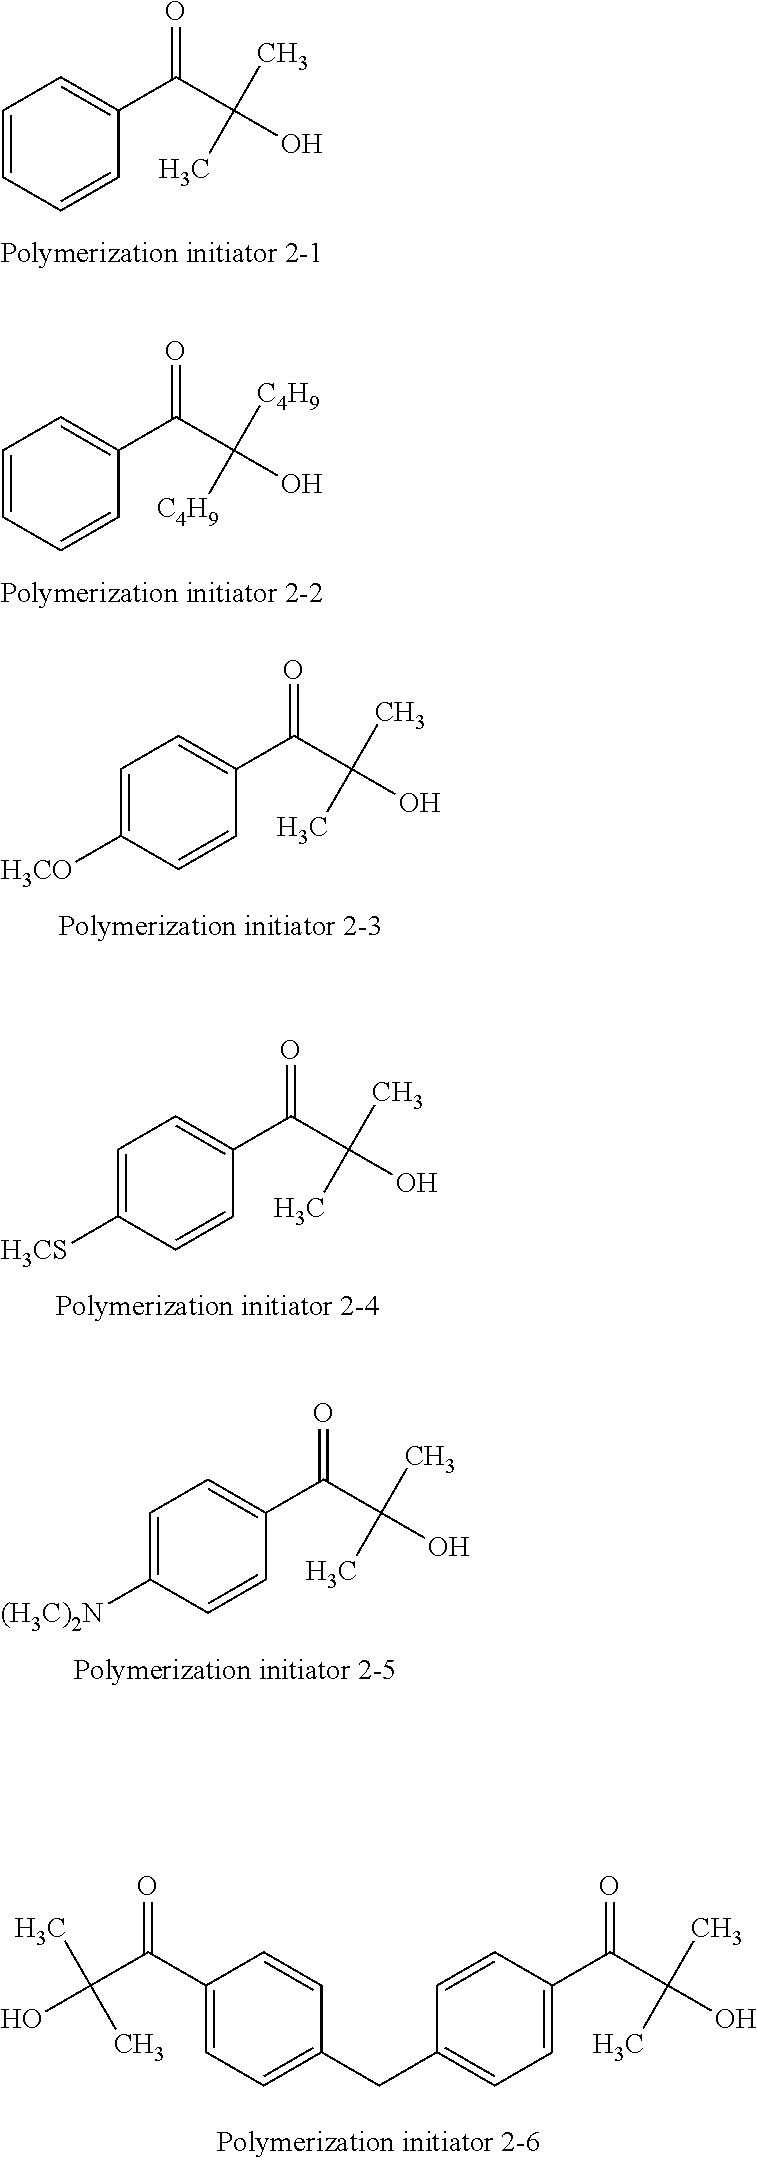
C1=CC=CC(C(C(O)(C)C)=O)=C1.C1=CC=CC(C(C(O)([C4H9])[C4H9])=O)=C1.C1=C([H3CO])C=CC(C(C(O)(C)C)=O)=C1.C1=C([H3CS])C=CC(C(C(O)(C)C)=O)=C1.C1=C([(H3C)2N])C=CC(C(C(O)(C)C)=O)=C1.C1=CC(C(C(O)(C)C)=O)=CC=C1CC1=CC=C(C(C(O)(C)C)=O)C=C1
